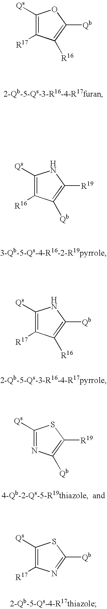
C1([Qb])=C([R16])C([R17])=C([Qs])O1.C1([R19])=C([Qb])C([R16])=C([Qs])N1.C1([Qb])=C([R16])C([R17])=C([Qs])N1.C1([R19])=C([Qb])N=C([Qs])S1.C1([Qb])=NC([R17])=C([Qs])S1
